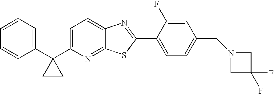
C1=CC=C(C2(C3=CC=C4C(=N3)SC(C3=CC=C(CN5CC(F)(F)C5)C=C3F)=N4)CC2)C=C1
